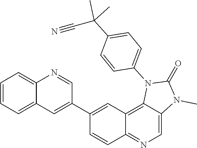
C(C#N)(C1=CC=C(N2C3=C4C=C(C5=CC6=CC=CC=C6N=C5)C=CC4=NC=C3N(C)C2=O)C=C1)(C)C
